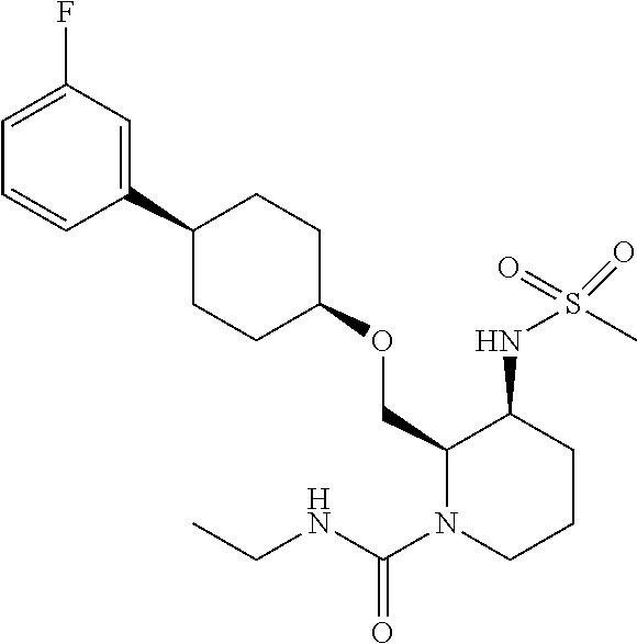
C1(COC2CCC(C3=CC(F)=CC=C3)CC2)N(C(NCC)=O)CCCC1NS(C)(=O)=O
